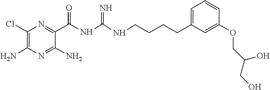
C1(Cl)=C(N)N=C(N)C(C(=O)NC(=N)NCCCCC2=CC=CC(OCC(CO)O)=C2)=N1
